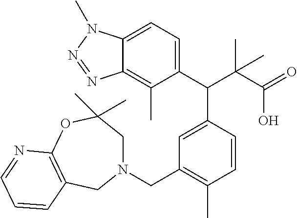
C1(C(C(C(=O)O)(C)C)C2=CC(CN3CC(C)(C)OC4=C(C3)C=CC=N4)=C(C)C=C2)=CC=C2C(=C1C)N=NN2C
